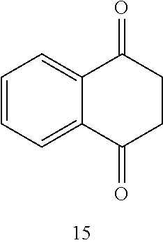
C1=CC=C2C(=C1)C(=O)CCC2=O
